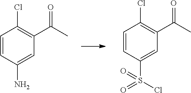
C1=CC(S(=O)(=O)Cl)=CC(C(C)=O)=C1Cl.C1=CC(N)=CC(C(C)=O)=C1Cl
